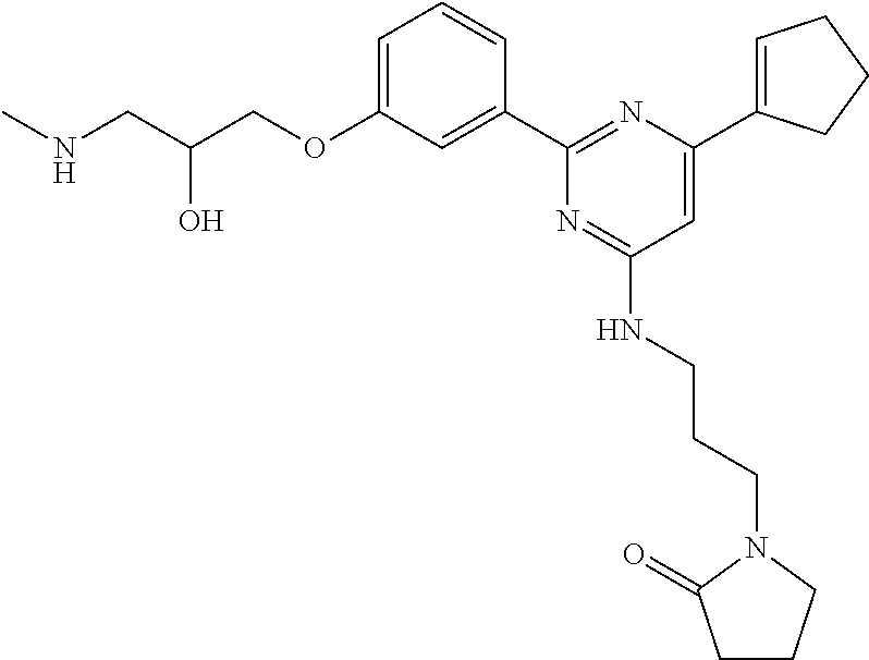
C1=C(OCC(CNC)O)C=C(C2=NC(C3=CCCC3)=CC(NCCCN3C(=O)CCC3)=N2)C=C1
